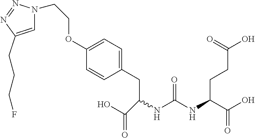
C(CCC(NC(NC(CC1=CC=C(OCCN2C=C(CCCF)N=N2)C=C1)C(=O)O)=O)C(O)=O)(=O)O
